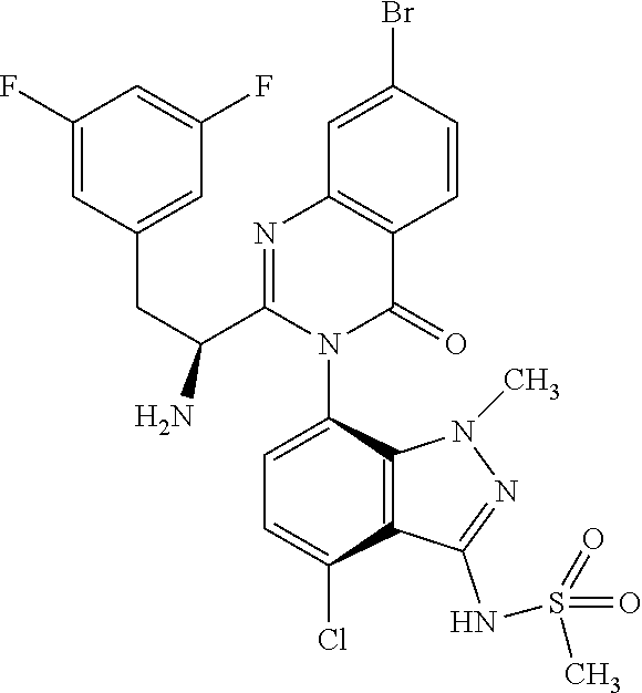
C1=C(N2C(=O)C3=C(N=C2C(N)CC2=CC(F)=CC(F)=C2)C=C(Br)C=C3)C2=C(C(Cl)=C1)C(NS(=O)(=O)C)=NN2C
